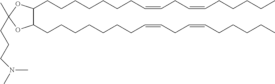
C1(CCCCCCCC=CCC=CCCCCC)C(CCCCCCCC=CCC=CCCCCC)OC(C)(CCCN(C)C)O1
